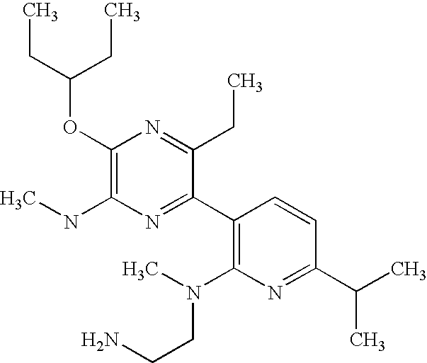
C(OC1=C(NC)N=C(C2=C(N(C)CCN)N=C(C(C)C)C=C2)C(CC)=N1)(CC)CC
